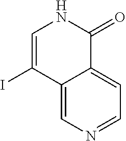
C12=CN=CC=C1C(=O)NC=C2I
